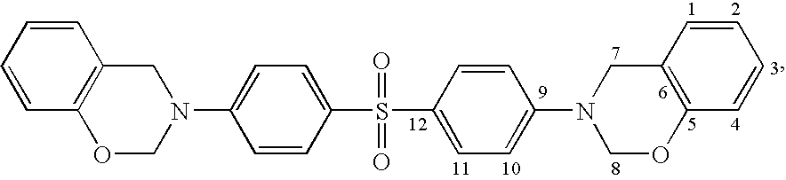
C1=CC2=C(C=C1)CN(C1=CC=C(S(C3=CC=C(N4CC5=C(C=CC=C5)OC4)C=C3)(=O)=O)C=C1)CO2
